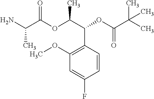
NC(C(OC(C(C1=C(OC)C=C(F)C=C1)OC(C(C)(C)C)=O)C)=O)C
